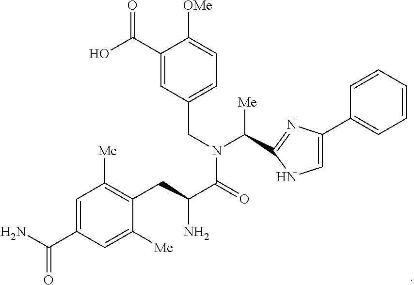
C1=CC=CC=C1C1=CNC(C([Me])N(CC2=CC=C([OMe])C(C(O)=O)=C2)C(C(CC2=C([Me])C=C(C(N)=O)C=C2[Me])N)=O)=N1
